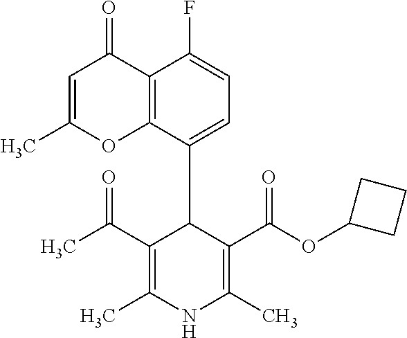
C12=C(C(C3C(C(=O)C)=C(C)NC(C)=C3C(OC3CCC3)=O)=CC=C1F)OC(C)=CC2=O
